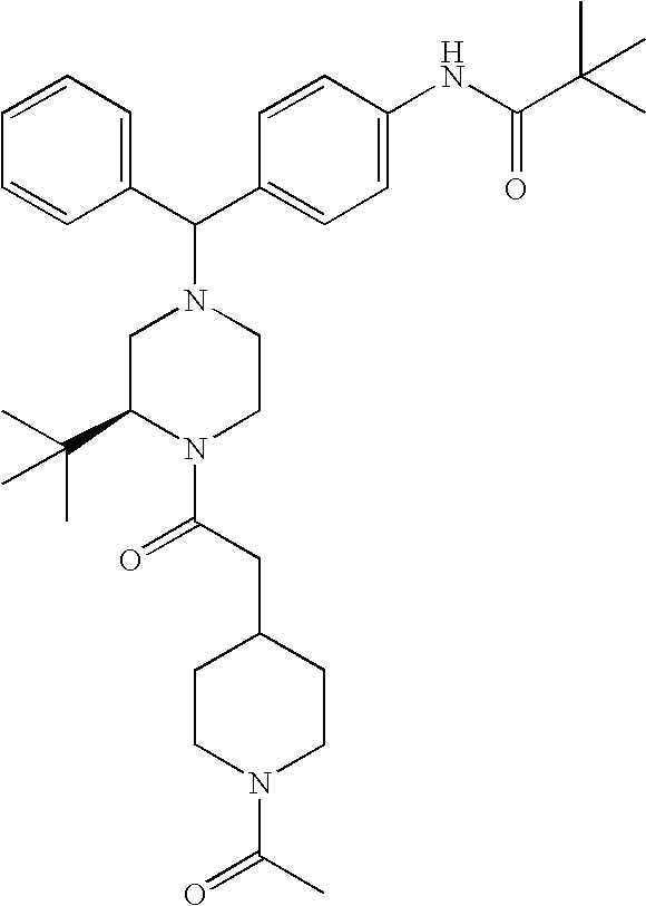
C1=CC=CC(C(C2=CC=C(NC(C(C)(C)C)=O)C=C2)N2CC(C(C)(C)C)N(C(CC3CCN(C(C)=O)CC3)=O)CC2)=C1
